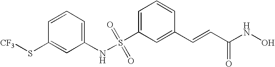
S(C1=CC=CC(C=CC(NO)=O)=C1)(NC1=CC=CC(S[CF3])=C1)(=O)=O
